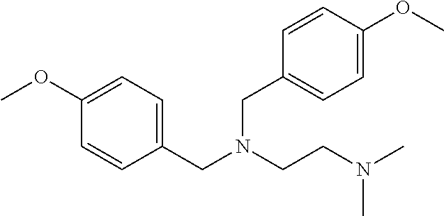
C1(CN(CCN(C)C)CC2=CC=C(OC)C=C2)=CC=C(OC)C=C1
